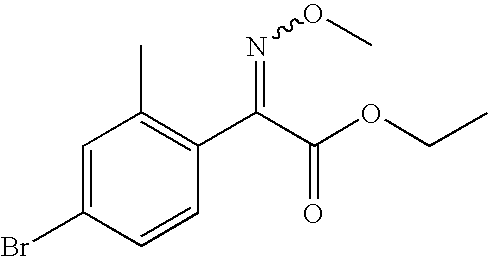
C1=C(Br)C=CC(C(C(OCC)=O)=NOC)=C1C
